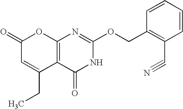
C12=C(C(=O)NC(OCC3=C(C#N)C=CC=C3)=N1)C(CC)=CC(=O)O2
